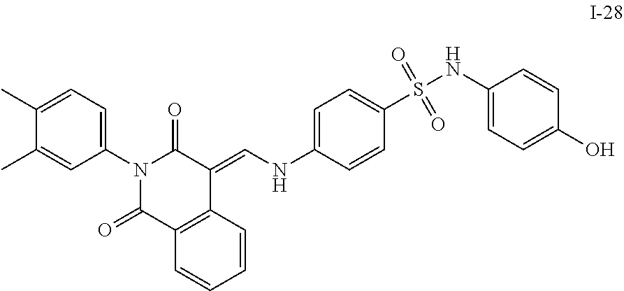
C1(N2C(=O)C3=C(C(=CNC4=CC=C(S(NC5=CC=C(O)C=C5)(=O)=O)C=C4)C2=O)C=CC=C3)=CC=C(C)C(C)=C1
